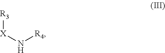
[R3][X]N[R4]
